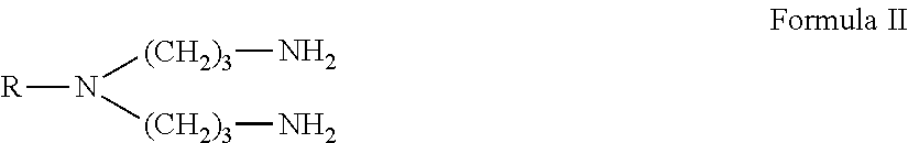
[R]N([(CH2)3]N)[(CH2)3]N
